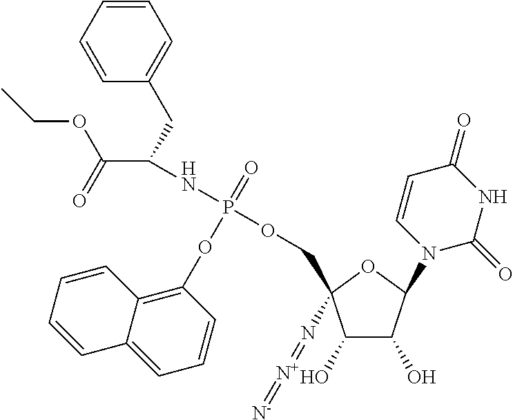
C1(O)C(O)C(N2C(=O)NC(=O)C=C2)OC1(COP(=O)(NC(C(=O)OCC)CC1=CC=CC=C1)OC1=C2C(=CC=C1)C=CC=C2)N=[N+]=[N-]
